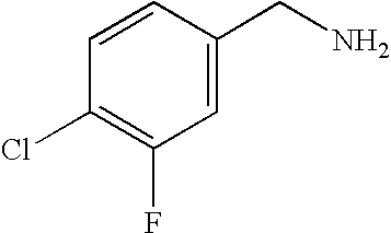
C1(Cl)=C(F)C=C(CN)C=C1
